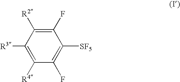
C1(F)=C([R2])C([R3])=C([R4])C(F)=C1[SF5]
